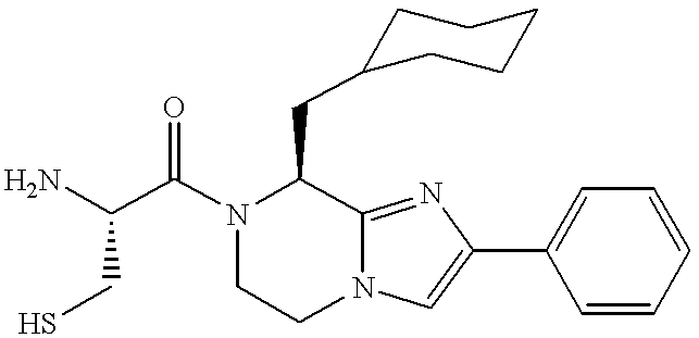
NC(C(N1C(CC2CCCCC2)C2=NC(C3=CC=CC=C3)=CN2CC1)=O)CS
